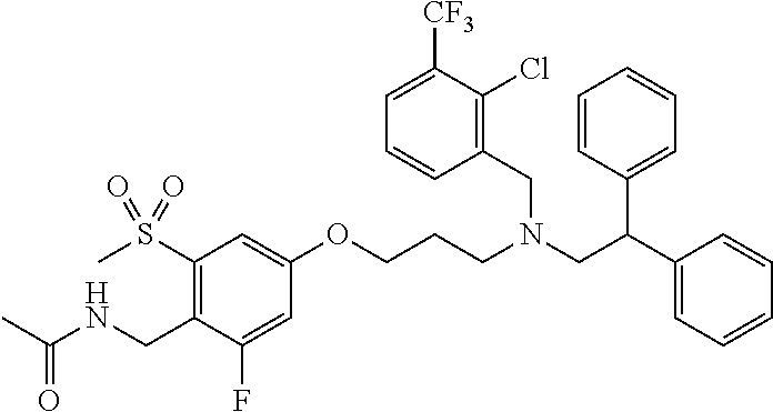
C1=C(F)C(CNC(C)=O)=C(S(C)(=O)=O)C=C1OCCCN(CC(C1=CC=CC=C1)C1=CC=CC=C1)CC1=C(Cl)C([CF3])=CC=C1
